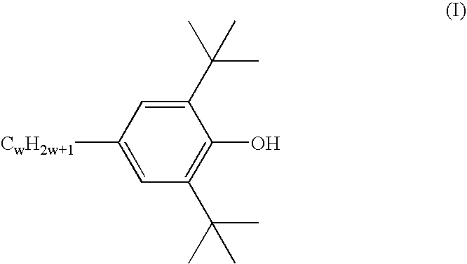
C1(C(C)(C)C)=CC([CwH2w+1])=CC(C(C)(C)C)=C1O
